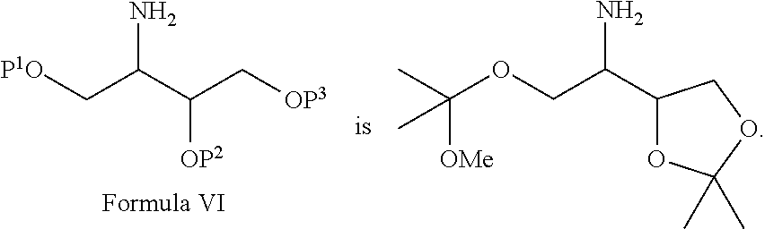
NC(C(C[OP3])[OP2])C[P1O].C1(C(COC(C)([OMe])C)N)OC(C)(C)OC1
